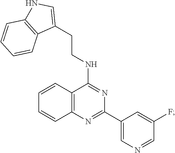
C1=CC2=C(C=C1)N=C(C1=CN=CC(F)=C1)N=C2NCCC1=CNC2=C1C=CC=C2
